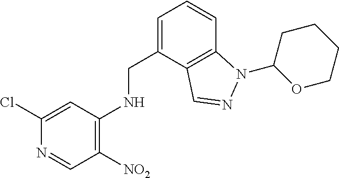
C1([NO2])=C(NCC2=CC=CC3=C2C=NN3C2OCCCC2)C=C(Cl)N=C1
